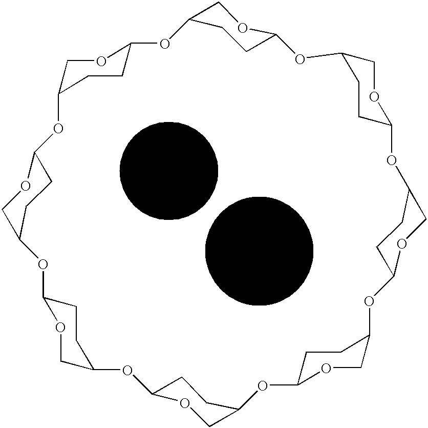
C1C2CCC(O1)OC1COC(OC3COC(OC4COC(OC5COC(OC6COC(OC7COC(OC8COC(O2)CC8)CC7)CC6)CC5)CC4)CC3)CC1
